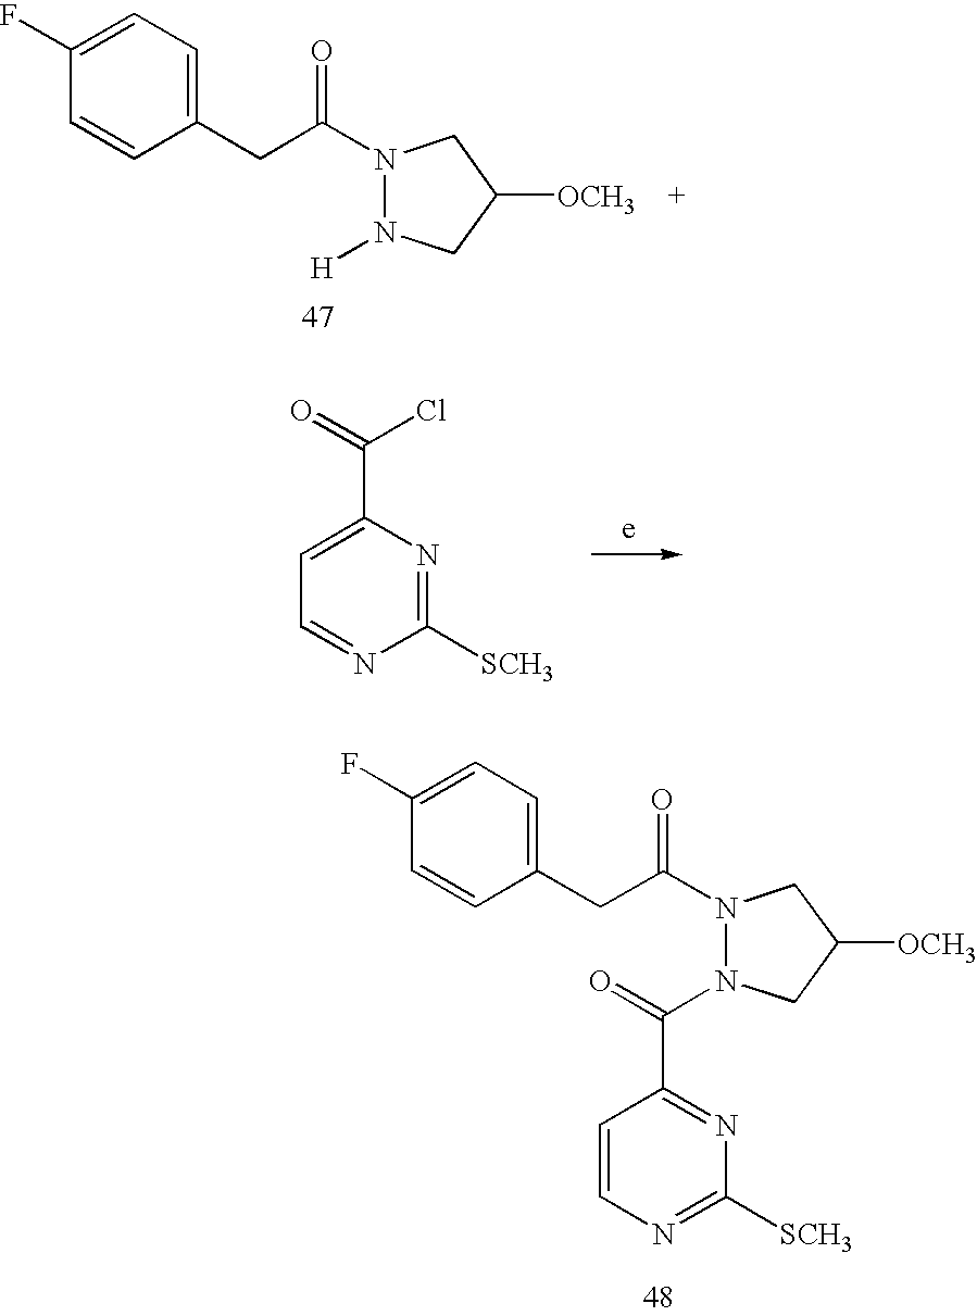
C1(CC(N2N([H])CC([OCH3])C2)=O)=CC=C(F)C=C1.C1([SCH3])=NC(C(=O)Cl)=CC=N1.C1([SCH3])=NC=CC(C(=O)N2N(C(CC3=CC=C(F)C=C3)=O)CC([OCH3])C2)=N1
